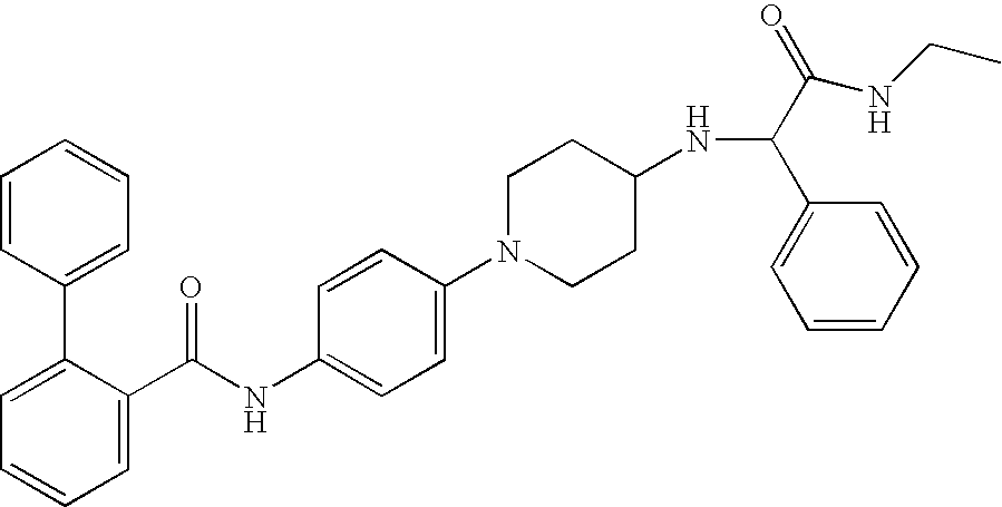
C1=C(C(NC2=CC=C(N3CCC(NC(C(=O)NCC)C4=CC=CC=C4)CC3)C=C2)=O)C(C2=CC=CC=C2)=CC=C1
